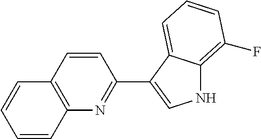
C1=CC2=C(C=C1)C=CC(C1=CNC3=C(F)C=CC=C13)=N2
